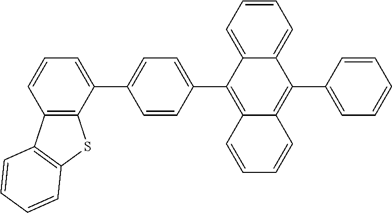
C1=CC=C2C(=C1)C(C1=CC=CC=C1)=C1C(=C2C2=CC=C(C3=CC=CC4=C3SC3=C4C=CC=C3)C=C2)C=CC=C1
